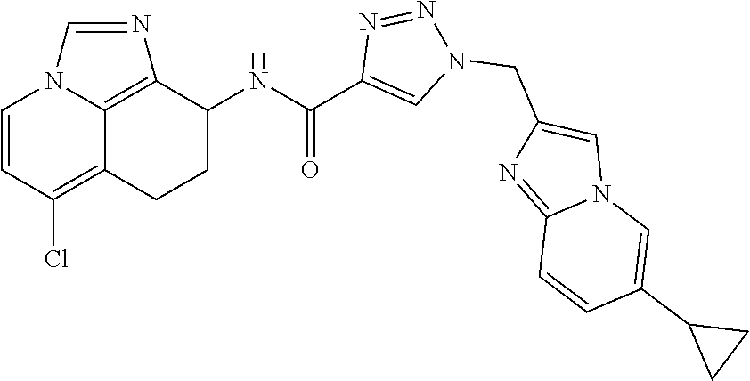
C12=C3C(NC(C4=CN(CC5=CN6C(=N5)C=CC(C5CC5)=C6)N=N4)=O)CCC1=C(Cl)C=CN2C=N3
